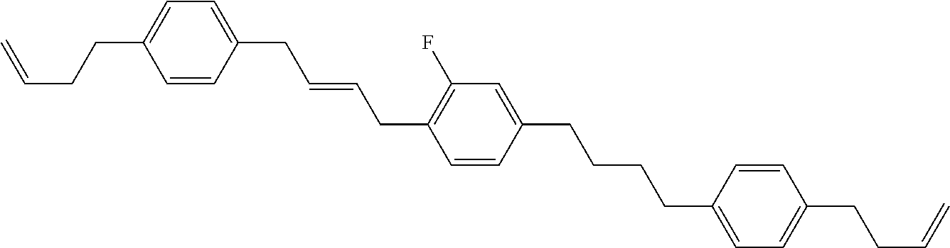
C1=CC(CC=CCC2=C(F)C=C(CCCCC3=CC=C(CCC=C)C=C3)C=C2)=CC=C1CCC=C
